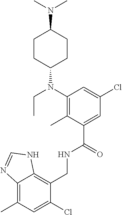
C1(CNC(C2=CC(Cl)=CC(N(C3CCC(N(C)C)CC3)CC)=C2C)=O)=C2C(=C(C)C=C1Cl)N=CN2
